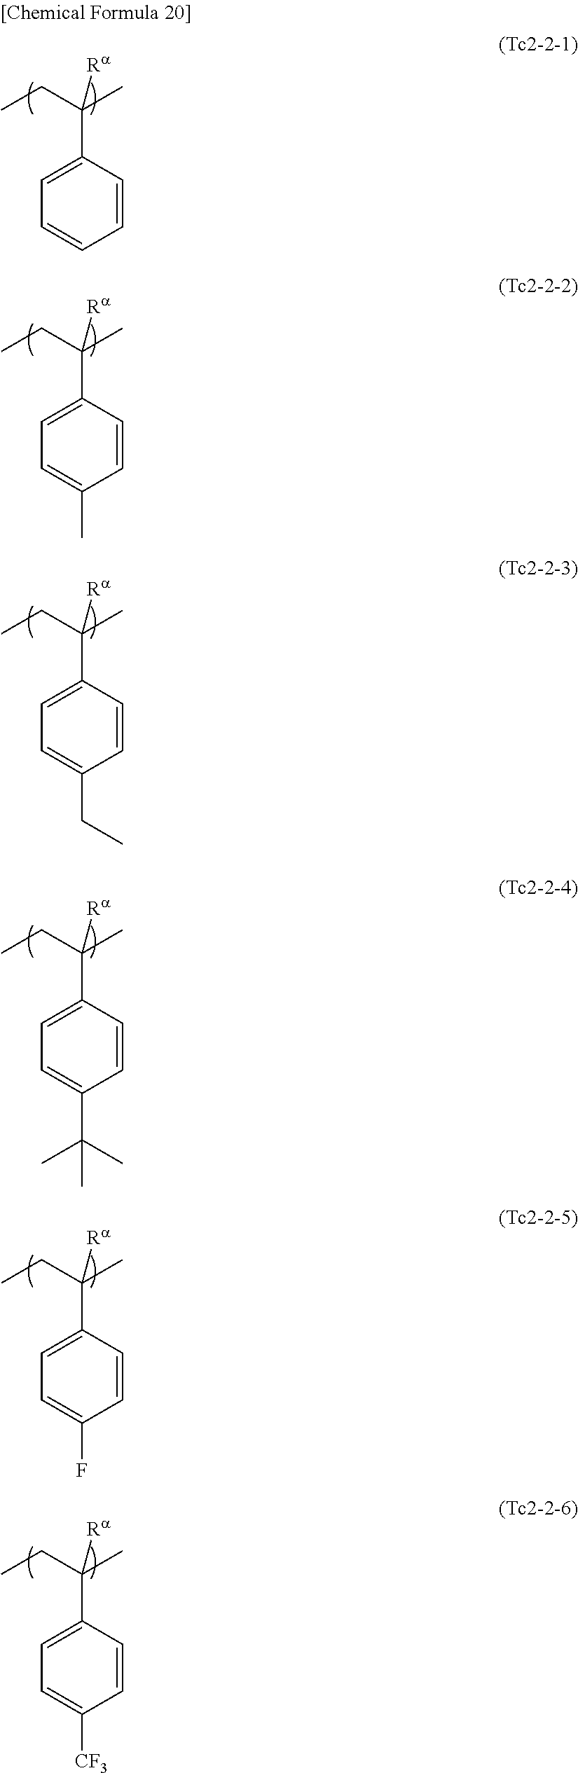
C1=CC(C(CC)(C)[Ra])=CC=C1.C1=CC(C(CC)(C)[Ra])=CC=C1C.C1=CC(C(CC)(C)[Ra])=CC=C1CC.C1=CC(C(CC)(C)[Ra])=CC=C1C(C)(C)C.C1=CC(C(CC)(C)[Ra])=CC=C1F.C1=CC(C(CC)(C)[Ra])=CC=C1[CF3]
